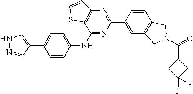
C1=C(C2=NC3=C(C(NC4=CC=C(C5=CNN=C5)C=C4)=N2)SC=C3)C=CC2=C1CN(C(=O)C1CC(F)(F)C1)C2
